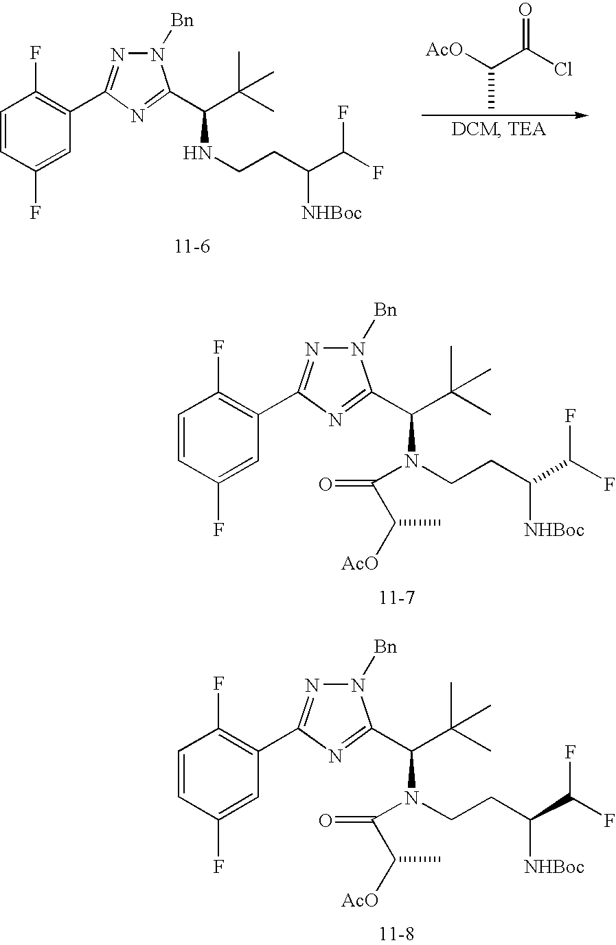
[AcO]C(C(Cl)=O)C.C1=CC(F)=CC(C2=NN([Bn])C(C(C(C)(C)C)NCCC(C(F)F)[NHBoc])=N2)=C1F.C1=CC(F)=CC(C2=NN([Bn])C(C(C(C)(C)C)N(CCC(C(F)F)[NHBoc])C(C([AcO])C)=O)=N2)=C1F.C1=CC(F)=CC(C2=NN([Bn])C(C(C(C)(C)C)N(CCC(C(F)F)[NHBoc])C(C([AcO])C)=O)=N2)=C1F
